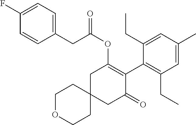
C1OCCC2(C1)CC(=O)C(C1=C(CC)C=C(C)C=C1CC)=C(OC(=O)CC1=CC=C(F)C=C1)C2
